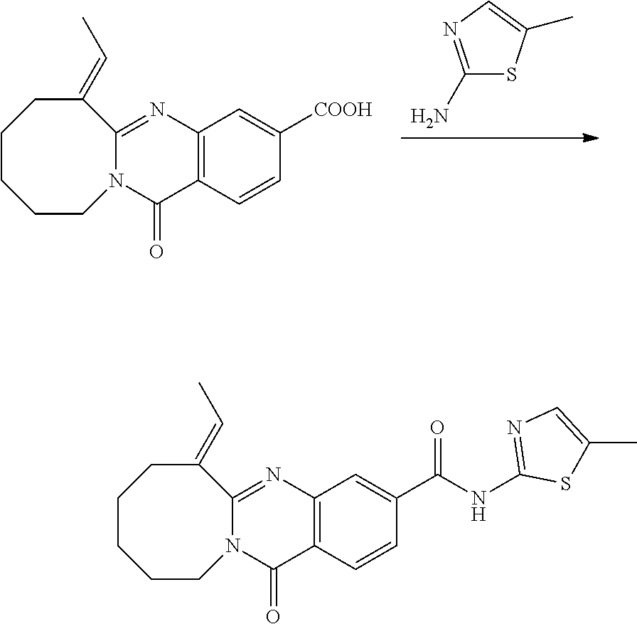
C12=C(C=CC([COOH])=C1)C(=O)N1C(=N2)C(=CC)CCCCC1.C1(N)=NC=C(C)S1.C12=C(C=CC(C(NC3=NC=C(C)S3)=O)=C1)C(=O)N1C(=N2)C(=CC)CCCCC1
